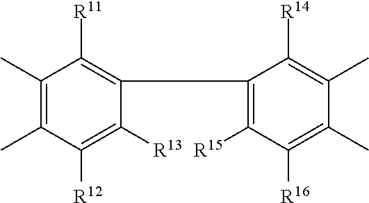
C1(C2=C([R11])C(C)=C(C)C([R12])=C2[R13])=C([R15])C([R16])=C(C)C(C)=C1[R14]
